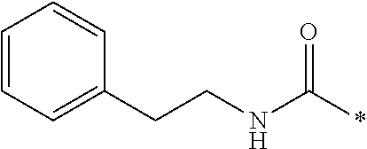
C1=CC=C(CCNC(*)=O)C=C1
